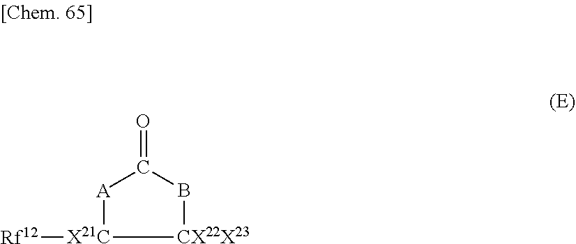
[A]1[X21C]([Rf12])[CX22X23]BC1=O
